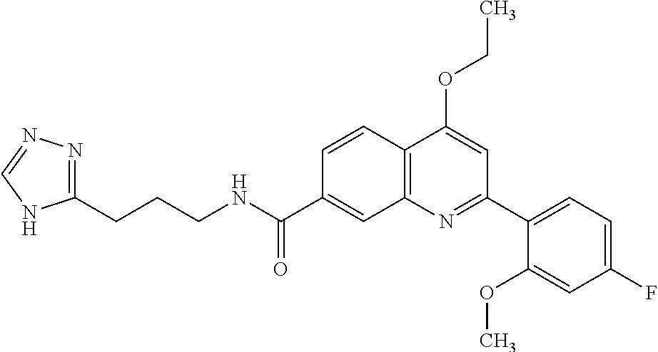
C1(C(NCCCC2=NN=CN2)=O)=CC2=C(C=C1)C(OCC)=CC(C1=CC=C(F)C=C1OC)=N2
